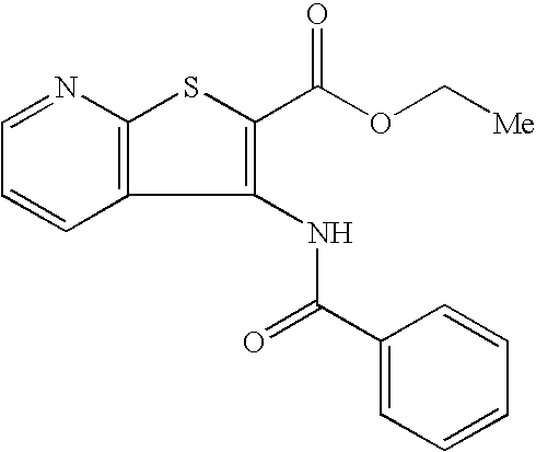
C12=C(N=CC=C1)SC(C(OC[Me])=O)=C2NC(=O)C1=CC=CC=C1
